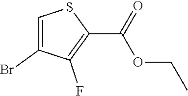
C1=C(Br)C(F)=C(C(=O)OCC)S1
